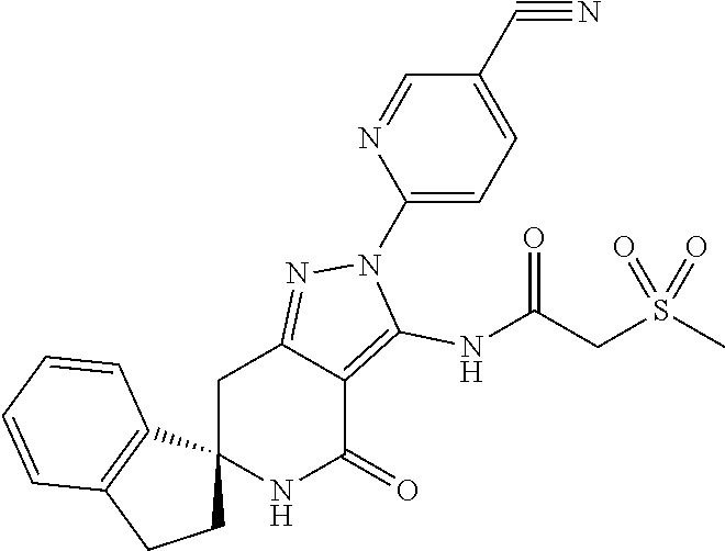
C12(NC(=O)C3=C(NC(CS(C)(=O)=O)=O)N(C4=CC=C(C#N)C=N4)N=C3C1)CCC1=C2C=CC=C1
